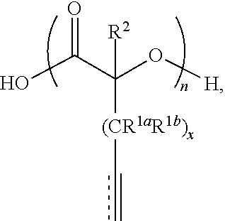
OC(=O)C(O[H])([R2])[(CR1aR1b)x]C=C
